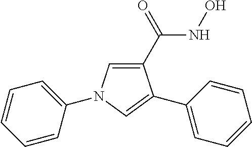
C1(C(NO)=O)=CN(C2=CC=CC=C2)C=C1C1=CC=CC=C1
